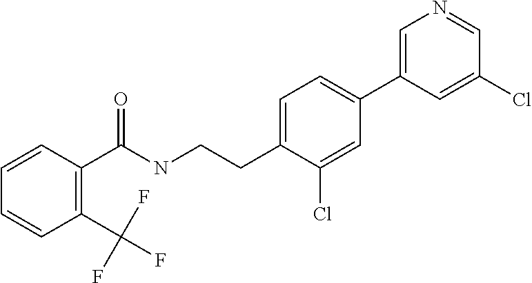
C1=C(Cl)C=NC=C1C1=CC=C(CCNC(C2=C(C(F)(F)F)C=CC=C2)=O)C(Cl)=C1
